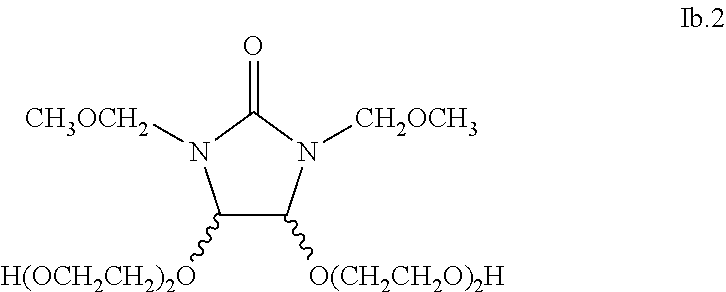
C1([H(OCH2CH2)2O])C([O(CH2CH2O)2H])N([CH2OCH3])C(=O)N1[CH3OCH2]
